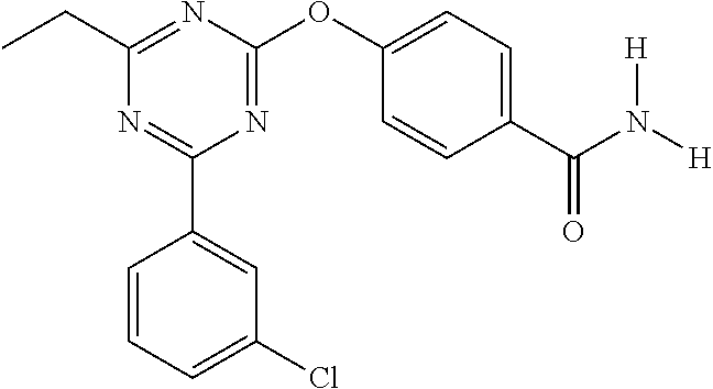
C1(C2=CC(Cl)=CC=C2)=NC(CC)=NC(OC2=CC=C(C(N([H])[H])=O)C=C2)=N1
